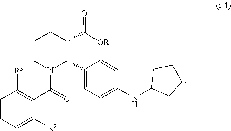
C1([R3])=C(C(N2C(C3=CC=C(NC4CCCC4)C=C3)C(C(=O)[OR])CCC2)=O)C([R2])=CC=C1
